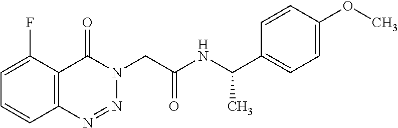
C1=C(F)C2=C(C=C1)N=NN(CC(NC(C1=CC=C(OC)C=C1)C)=O)C2=O
